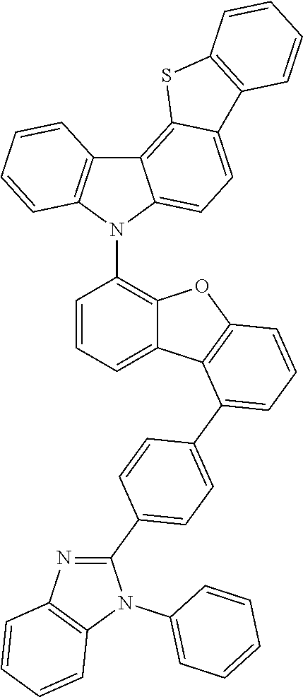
C1=CC=C2C(=C1N1C3=CC=C4C(=C3C3=C1C=CC=C3)SC1=C4C=CC=C1)OC1=C2C(C2=CC=C(C3=NC4=C(N3C3=CC=CC=C3)C=CC=C4)C=C2)=CC=C1
